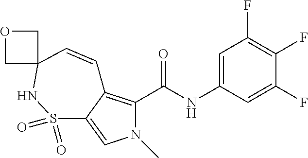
C1=C(NC(C2=C3C(=CN2C)S(=O)(=O)NC2(C=C3)COC2)=O)C=C(F)C(F)=C1F
